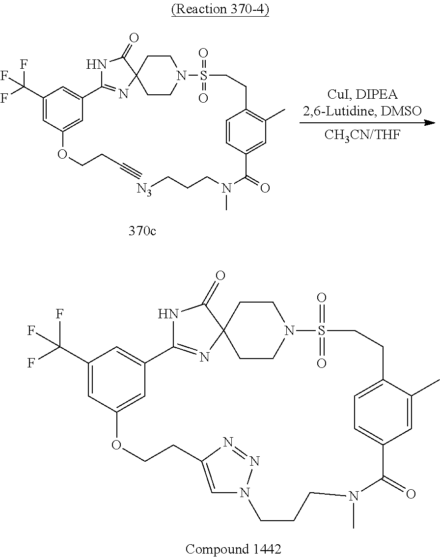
C1(C(F)(F)F)=CC2=CC(=C1)C1=NC3(C(=O)N1)CCN(CC3)S(=O)(=O)CCC1=CC=C(C=C1C)C(=O)N(C)CCCN1C=C(CCO2)N=N1.C1(C(F)(F)F)=CC(OCCC#C)=CC(C2=NC3(C(=O)N2)CCN(S(=O)(=O)CCC2=C(C)C=C(C(=O)N(CCC[N3])C)C=C2)CC3)=C1
